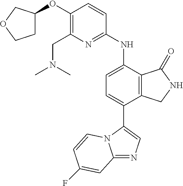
C1(OC2CCOC2)=C(CN(C)C)N=C(NC2=CC=C(C3=CN=C4N3C=CC(F)=C4)C3=C2C(=O)NC3)C=C1
